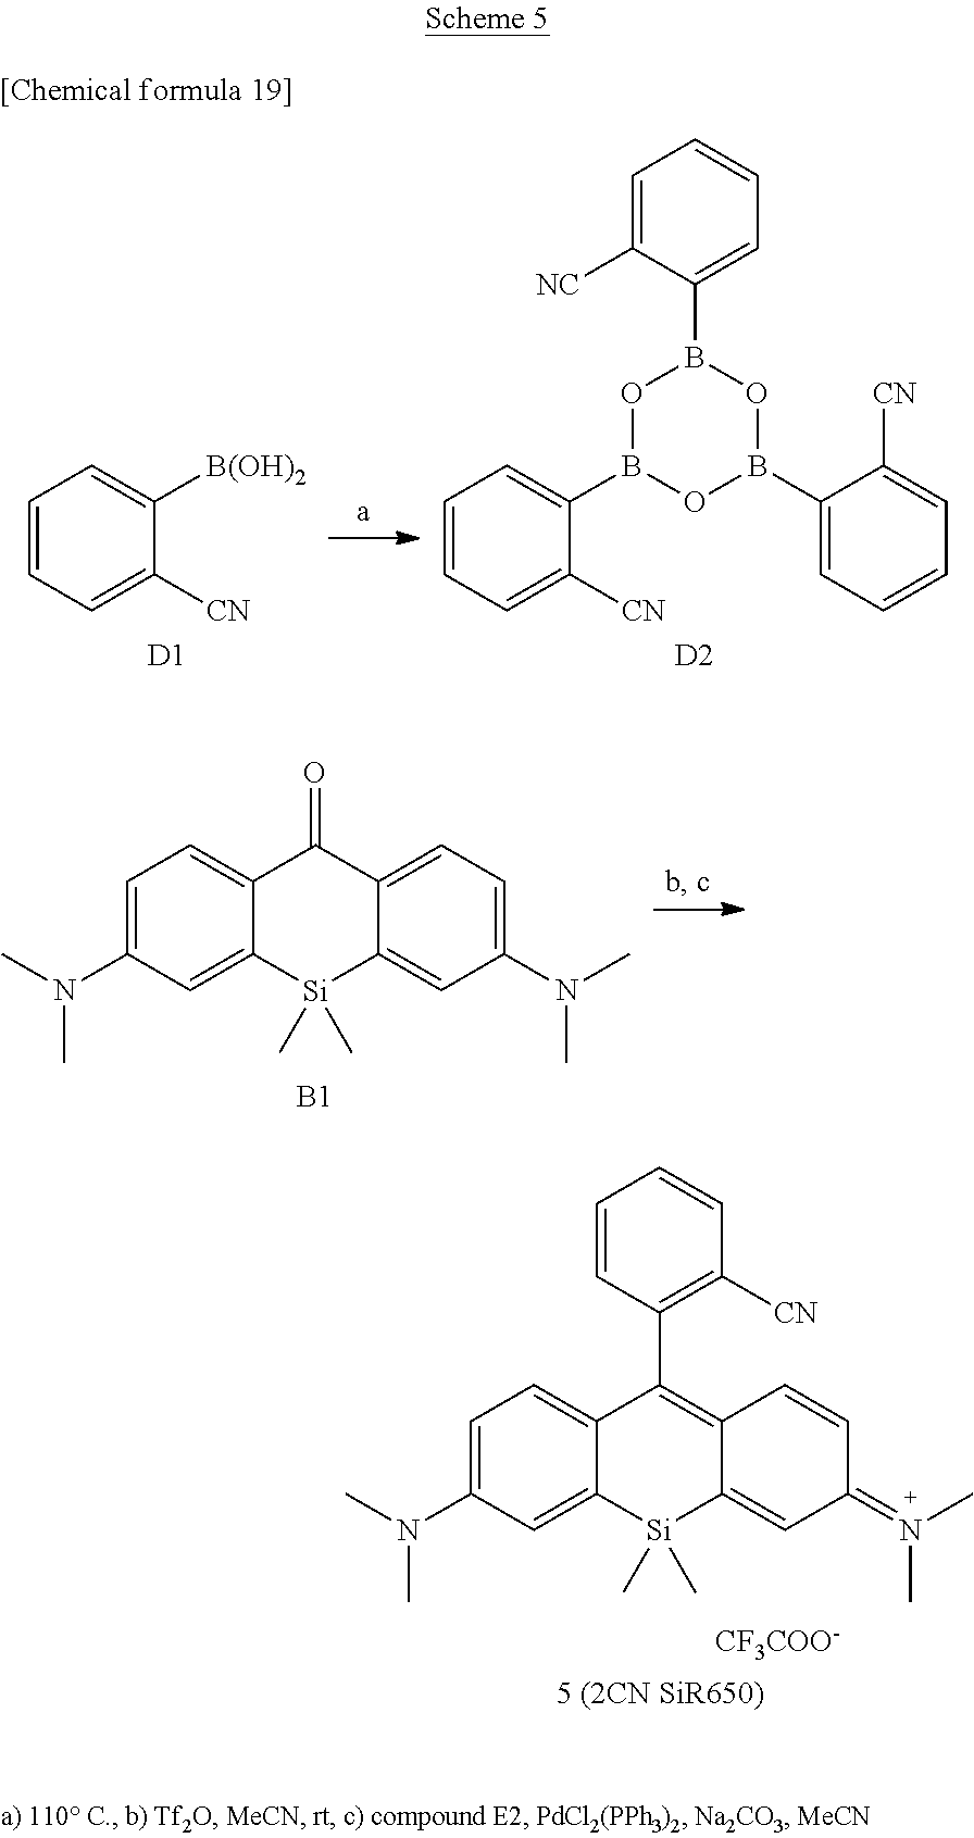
C1=C(N(C)C)C=C2C(=C1)C(=O)C1=CC=C(N(C)C)C=C1[Si]2(C)C.[B1].C1=C(N(C)C)C=C2C(=C1)C(C1=C([CN])C=CC=C1)=C1C(=CC(=N(C)C)C=C1)[Si]2(C)C.[CF3COO-].[5 (2CN SiR650)].C1=CC=C([CN])C([B(OH)2])=C1.C1=CC=C([CN])C(B2OB(C3=CC=CC=C3[CN])OB(C3=CC=CC=C3[NC])O2)=C1.[D1].[D2]
